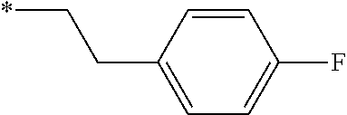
C(CC1=CC=C(F)C=C1)*
